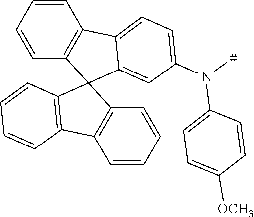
C1=CC=CC2=C1C1=CC=C(N([#])C3=CC=C([OCH3])C=C3)C=C1C21C2=C(C3=C1C=CC=C3)C=CC=C2
